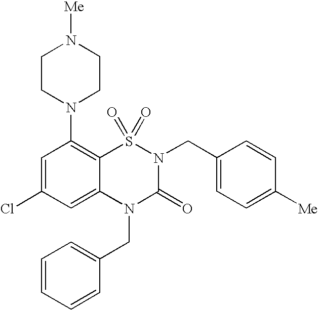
C1=C(Cl)C=C2C(=C1N1CCN([Me])CC1)S(=O)(=O)N(CC1=CC=C([Me])C=C1)C(=O)N2CC1=CC=CC=C1
